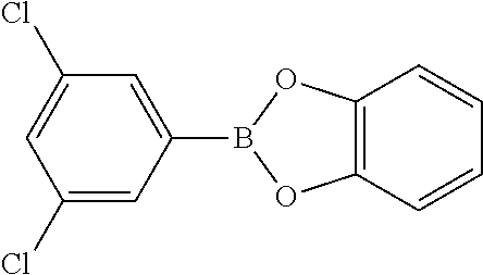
C1(Cl)=CC(Cl)=CC(B2OC3=C(O2)C=CC=C3)=C1
